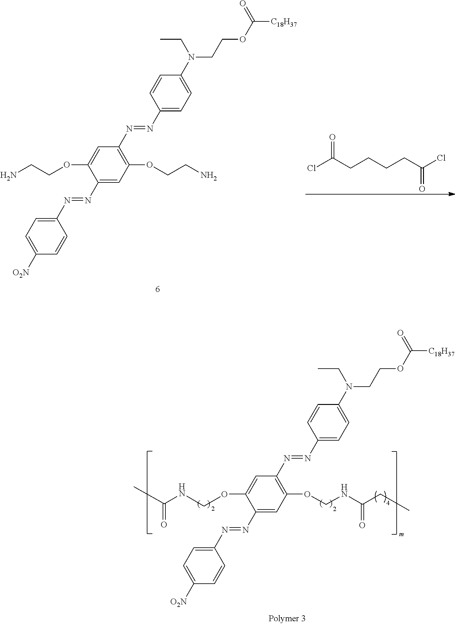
N(CCOC([C18H37])=O)(C1=CC=C(N=NC2=C(OCNC(CC)=O)C=C(N=NC3=CC=C([O2N])C=C3)C(OCNC(C)=O)=C2)C=C1)CC.ClC(CCCCC(Cl)=O)=O.N(CCOC([C18H37])=O)(C1=CC=C(N=NC2=C(OCCN)C=C(N=NC3=CC=C([O2N])C=C3)C(OCCN)=C2)C=C1)CC
